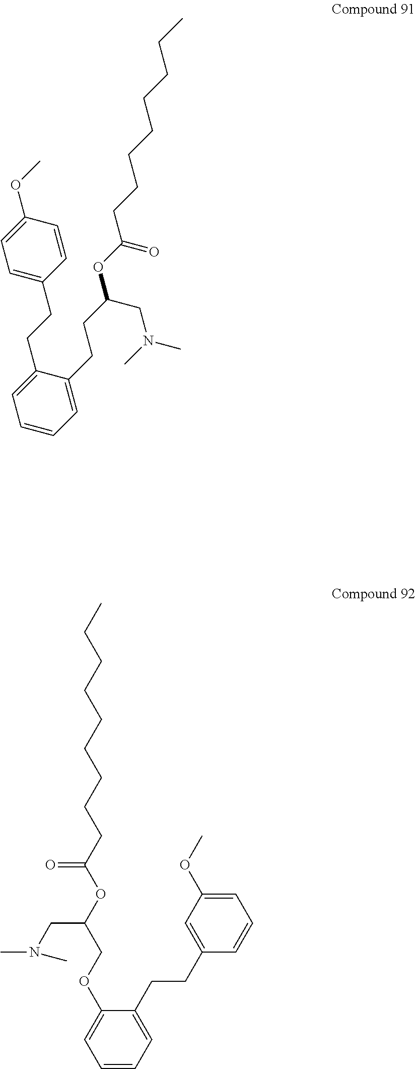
C1=C(CCC2=CC=C(OC)C=C2)C(CCC(OC(CCCCCCCC)=O)CN(C)C)=CC=C1.C1=CC=C(CCC2=CC(OC)=CC=C2)C(OCC(CN(C)C)OC(CCCCCCCCC)=O)=C1
